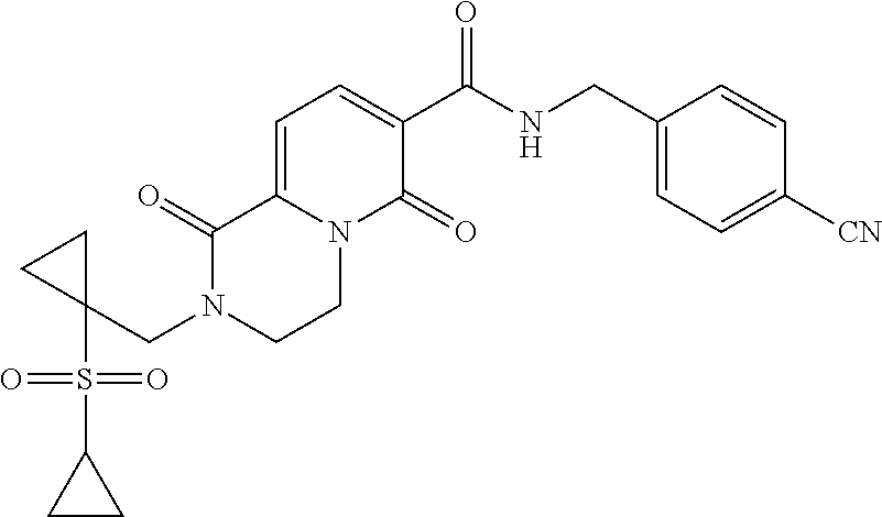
C1(C(NCC2=CC=C([CN])C=C2)=O)=CC=C2N(C1=O)CCN(CC1(S(C3CC3)(=O)=O)CC1)C2=O
